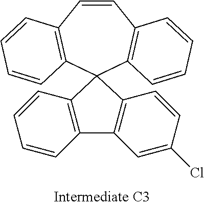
C1=CC2=C(C=CC=C2)C2(C3=C1C=CC=C3)C1=C(C3=C2C=CC(Cl)=C3)C=CC=C1
